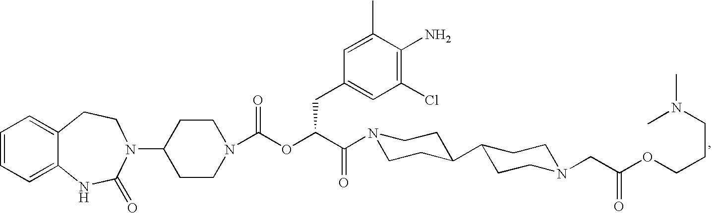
C1=CC=C2C(=C1)CCN(C1CCN(C(OC(C(=O)N3CCC(C4CCN(CC(OCCCN(C)C)=O)CC4)CC3)CC3=CC(Cl)=C(N)C(C)=C3)=O)CC1)C(=O)N2
